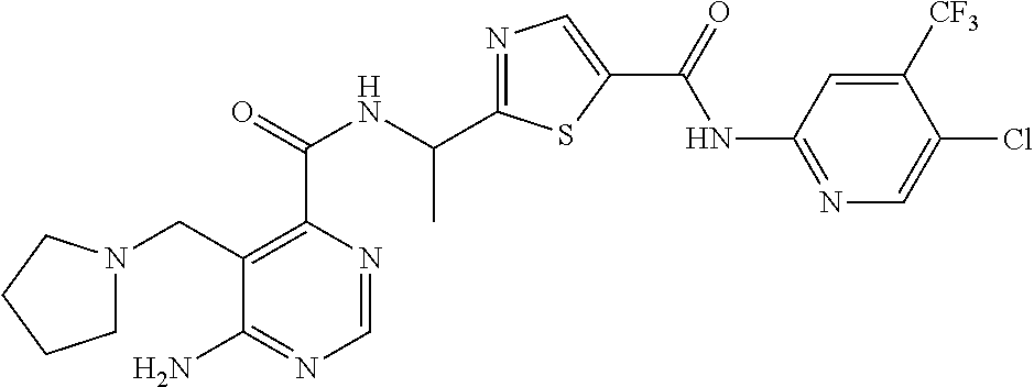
C1=NC(C(=O)NC(C2=NC=C(C(=O)NC3=NC=C(Cl)C([CF3])=C3)S2)C)=C(CN2CCCC2)C(N)=N1
